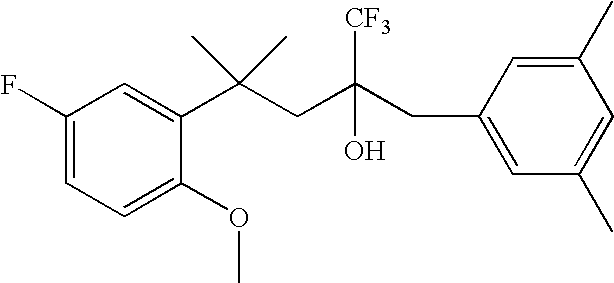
C1=C(OC)C(C(CC(CC2=CC(C)=CC(C)=C2)(O)[CF3])(C)C)=CC(F)=C1
